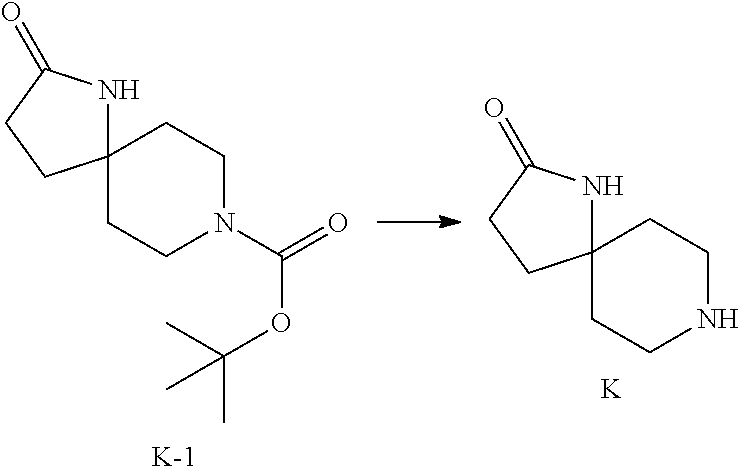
[K].C12(CCN(C(=O)OC(C)(C)C)CC1)NC(=O)CC2.C12(CCNCC1)NC(=O)CC2.[K]
